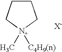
C1CC[N+]([C4H9(n)])(C)C1.[X-]
